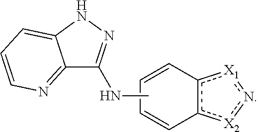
C12=NC=CC=C1NN=C2NC.C1=Cc2c([X2]n[X1]2)C=C1
